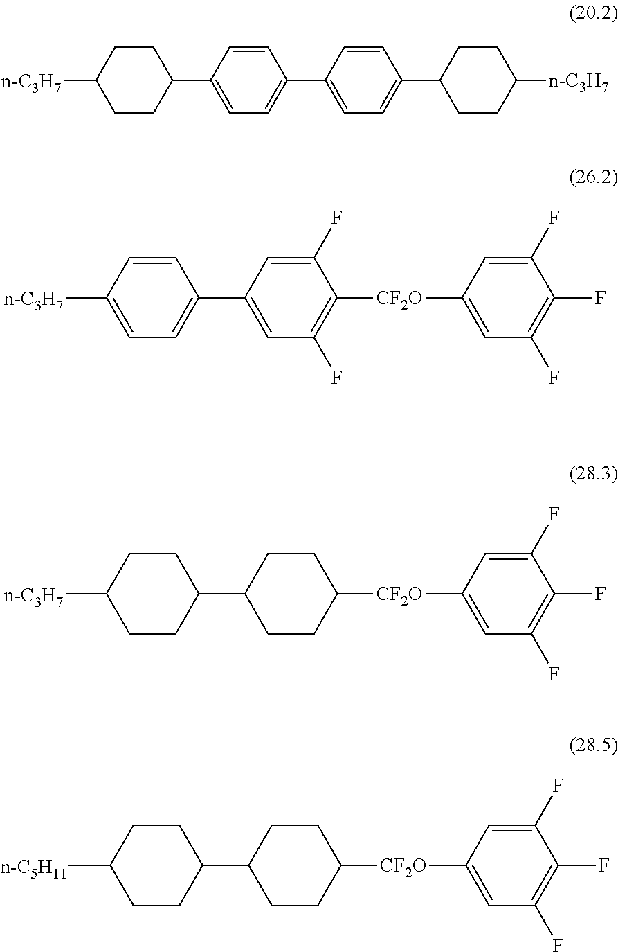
C1C([n-C3H7])CCC(C2=CC=C(C3=CC=C(C4CCC([n-C3H7])CC4)C=C3)C=C2)C1.C1([n-C3H7])=CC=C(C2=CC(F)=C([CF2O]C3=CC(F)=C(F)C(F)=C3)C(F)=C2)C=C1.C1([n-C3H7])CCC(C2CCC([CF2O]C3=CC(F)=C(F)C(F)=C3)CC2)CC1.C1([n-C5H11])CCC(C2CCC([CF2O]C3=CC(F)=C(F)C(F)=C3)CC2)CC1
